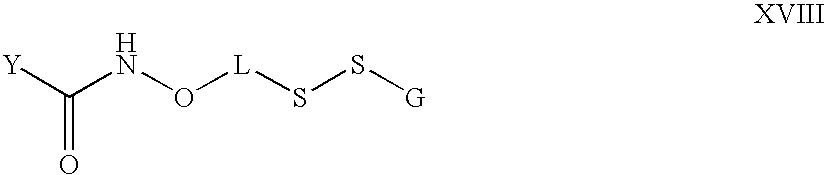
[Y]C(NO[L]SS[G])=O
